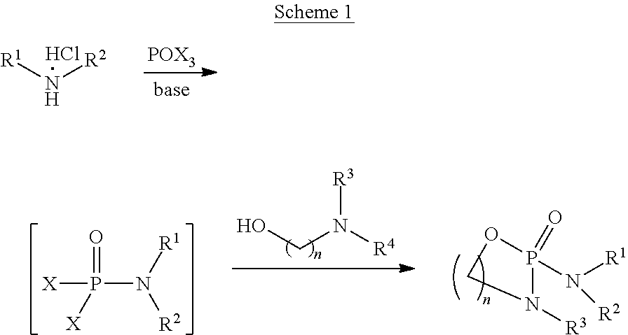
[R1]N[R2].Cl.[POX3].O=P([X])([X])N([R1])[R2].OCN([R4])[R3].P1(=O)(N([R1])[R2])N([R3])CO1
